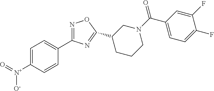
C1(C2=NC(C3=CC=C([N+](=O)[O-])C=C3)=NO2)CCCN(C(=O)C2=CC=C(F)C(F)=C2)C1
